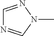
C1=NN(C)C=N1
